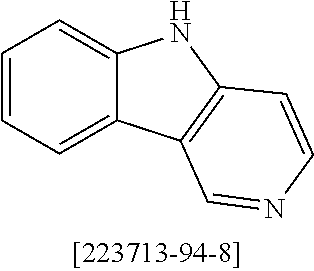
C1=CC=C2C(=C1)NC1=C2C=NC=C1
